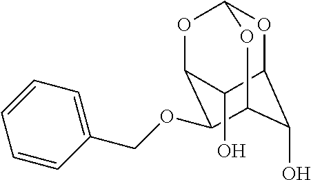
C1=CC=CC=C1COC1C2OC3OC(C(O)C1O3)C2O
